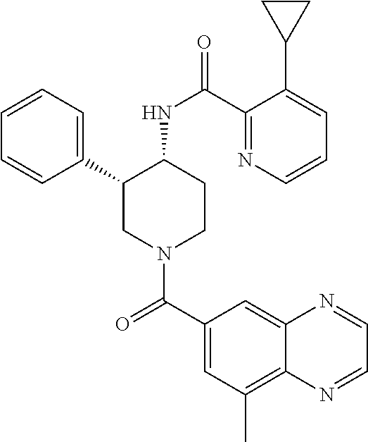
C1(C2CN(C(C3=CC(C)=C4C(=C3)N=CC=N4)=O)CCC2NC(=O)C2=NC=CC=C2C2CC2)=CC=CC=C1
